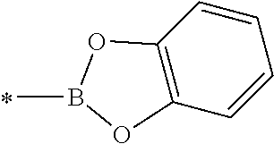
C1=CC2=C(C=C1)OB(C)O2
